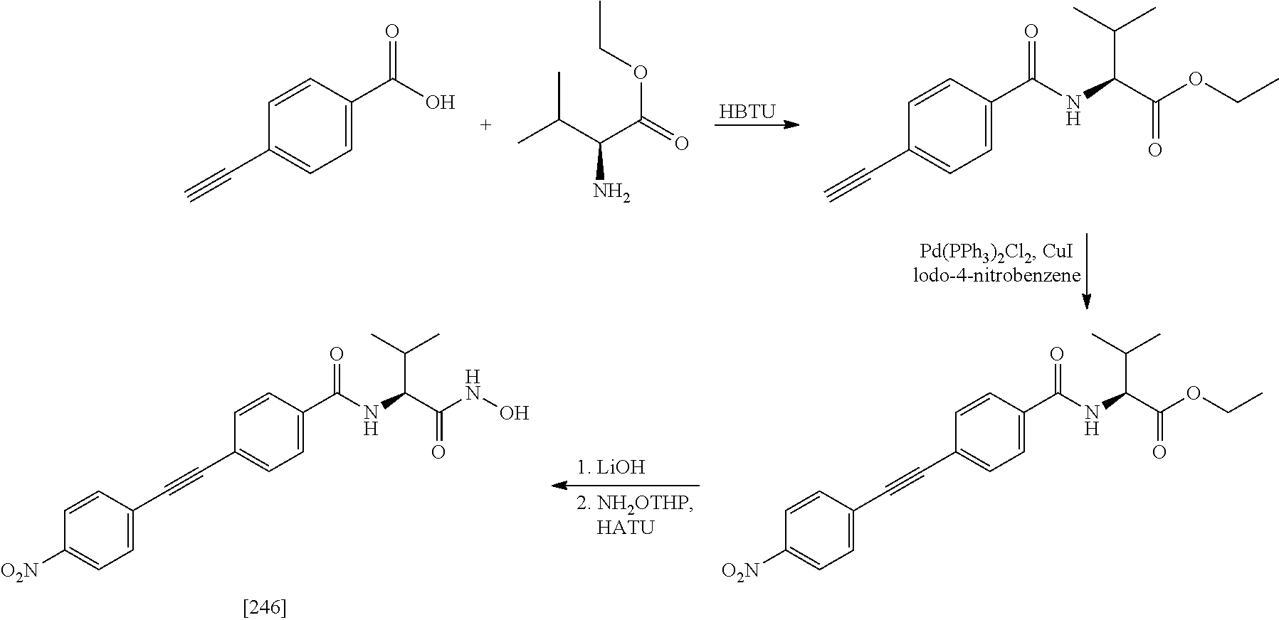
[HBTU].C1=CC(C(O)=O)=CC=C1C#C.CC(C(N)C(=O)OCC)C.C1=CC(C(NC(C(C)C)C(=O)OCC)=O)=CC=C1C#C.C1=CC(C(NC(C(C)C)C(=O)NO)=O)=CC=C1C#CC1=CC=C([O2N])C=C1.C1=CC(C(NC(C(C)C)C(=O)OCC)=O)=CC=C1C#CC1=CC=C([O2N])C=C1
